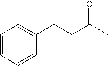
C1=CC=CC(CCC(C)=O)=C1
